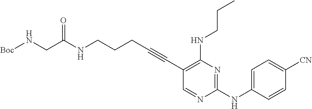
N(CCCC#CC1=C(NCCC)N=C(NC2=CC=C([CN])C=C2)N=C1)C(CN[Boc])=O
